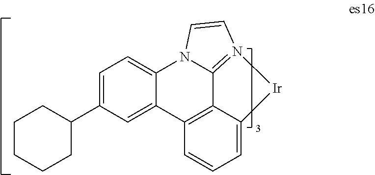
C1=C(C2CCCCC2)C=C2C(=C1)N1C3=N(C=C1)[Ir]C1=CC=CC2=C31
